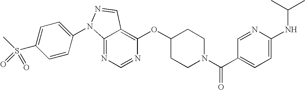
C12=NC=NC(OC3CCN(C(C4=CC=C(NC(C)C)N=C4)=O)CC3)=C1C=NN2C1=CC=C(S(C)(=O)=O)C=C1
